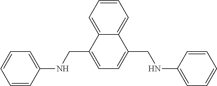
C1=C2C(=CC=C1)C(CNC1=CC=CC=C1)=CC=C2CNC1=CC=CC=C1
